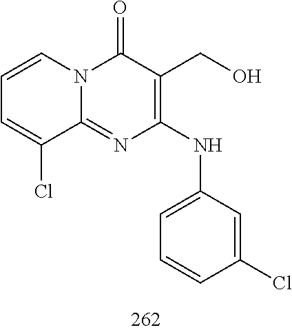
C1=CC=C(Cl)C2=NC(NC3=CC=CC(Cl)=C3)=C(CO)C(=O)N12
